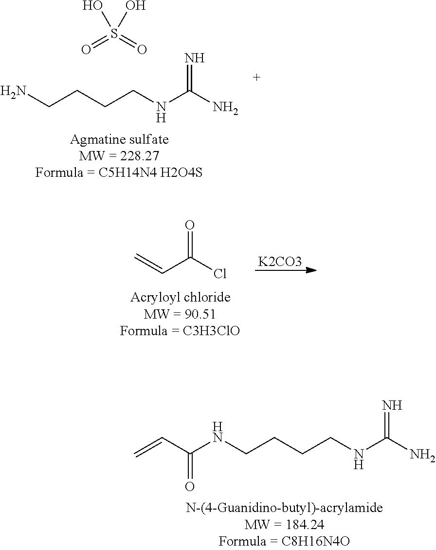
O=C(Cl)C=C.[K2CO3].C(=O)(C=C)NCCCCNC(N)=N.N=C(N)NCCCCN.S(=O)(=O)(O)O
